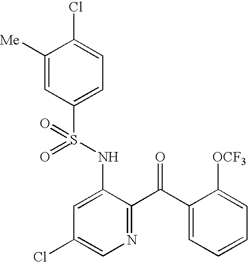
C1([Me])=CC(S(NC2=CC(Cl)=CN=C2C(C2=CC=CC=C2[OCF3])=O)(=O)=O)=CC=C1Cl
